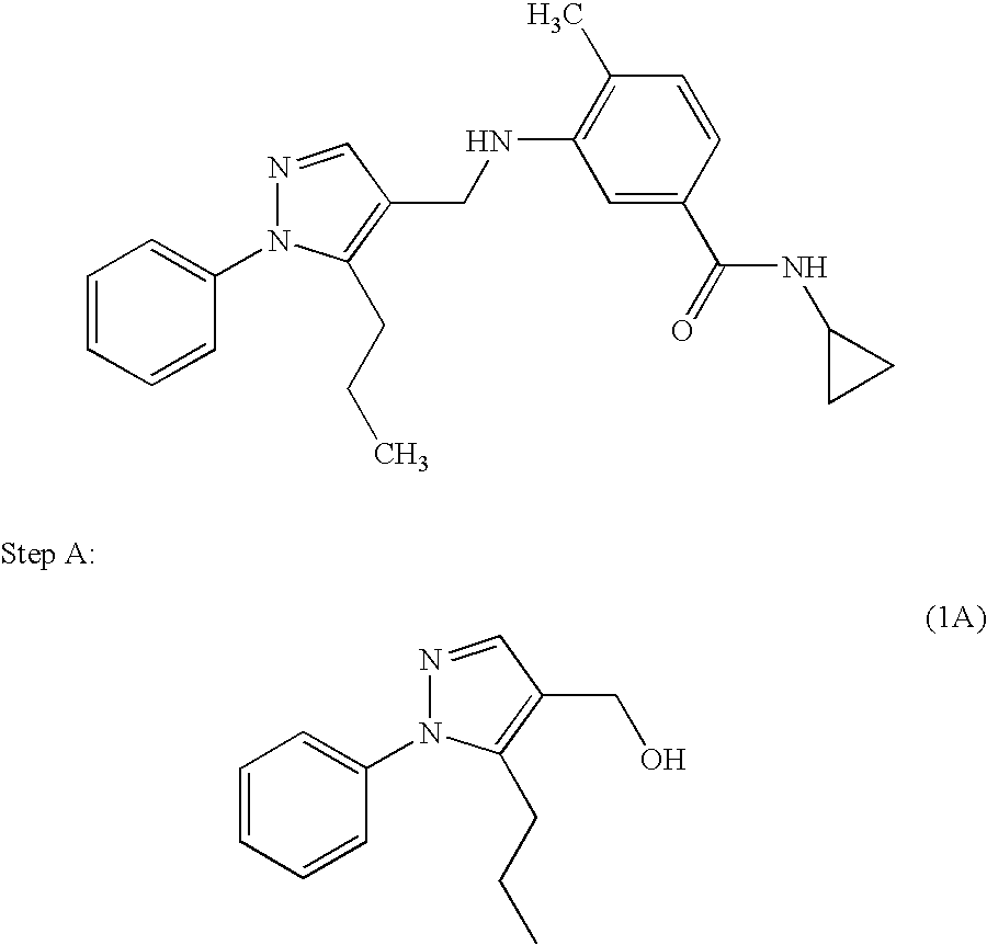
N1=CC(CNC2=C(C)C=CC(C(=O)NC3CC3)=C2)=C(CCC)N1C1=CC=CC=C1.C1=CC=CC(N2N=CC(CO)=C2CCC)=C1
